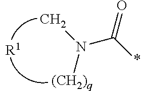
N(C(*)=O)(C)[(CH2)q].[R1]
